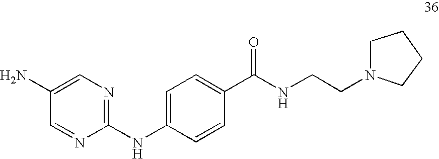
C1(NC2=CC=C(C(NCCN3CCCC3)=O)C=C2)=NC=C(N)C=N1
